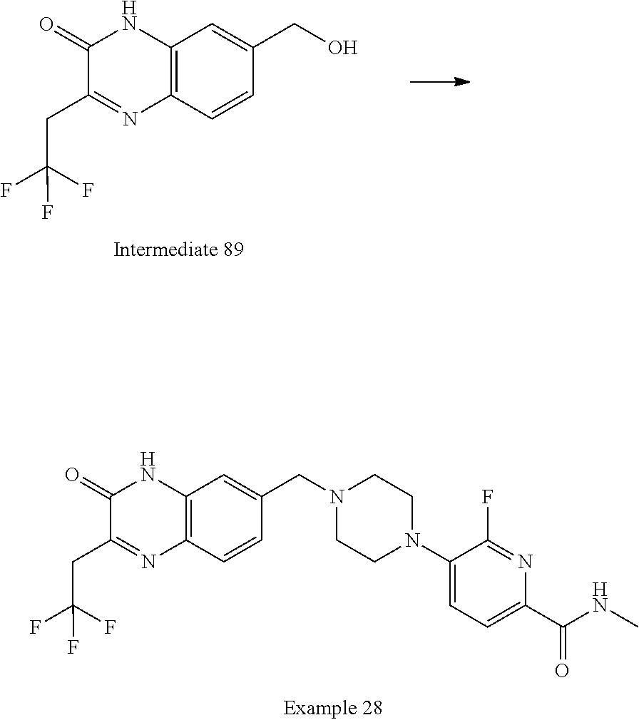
C1(=O)C(CC(F)(F)F)=NC2=C(N1)C=C(CN1CCN(C3=CC=C(C(NC)=O)N=C3F)CC1)C=C2.C1(=O)C(CC(F)(F)F)=NC2=C(N1)C=C(CO)C=C2
